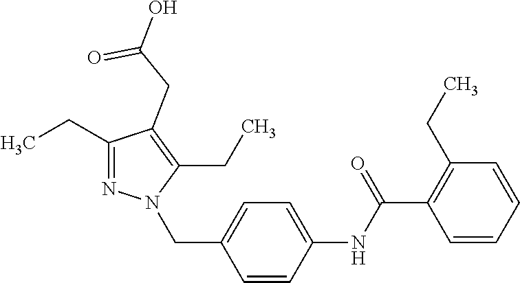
C1(CC)=NN(CC2=CC=C(NC(C3=C(CC)C=CC=C3)=O)C=C2)C(CC)=C1CC(=O)O
